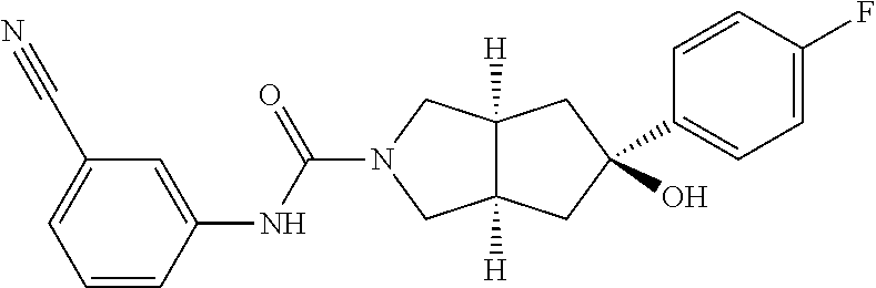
O=C(N1CC2([H])C([H])(C1)CC(O)(C1=CC=C(F)C=C1)C2)NC1=CC(C#N)=CC=C1
